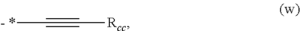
[- *]C#C[Rcc]
